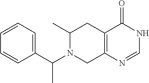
CC(C1=CC=CC=C1)N1C(C)CC2=C(C1)N=CNC2=O
